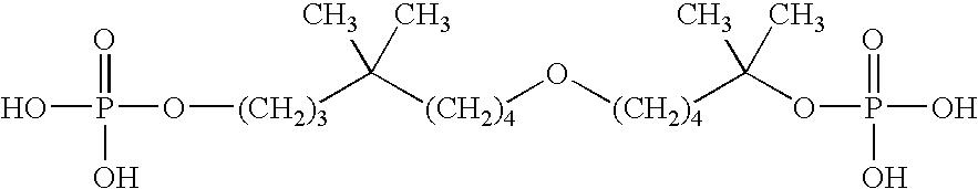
O(P(O)(=O)O)[(CH2)3]C([(CH2)4]O[(CH2)4]C(C)(C)OP(O)(=O)O)(C)C
